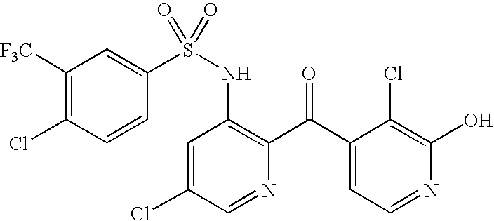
C1([F3C])=C(Cl)C=CC(S(NC2=C(C(C3=CC=NC(O)=C3Cl)=O)N=CC(Cl)=C2)(=O)=O)=C1
